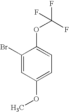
C1(Br)=CC(OC)=CC=C1OC(F)(F)F
